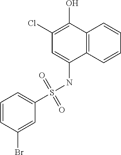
S(NC1=CC(Cl)=C(O)C2=C1C=CC=C2)(=O)(=O)C1=CC=CC(Br)=C1
